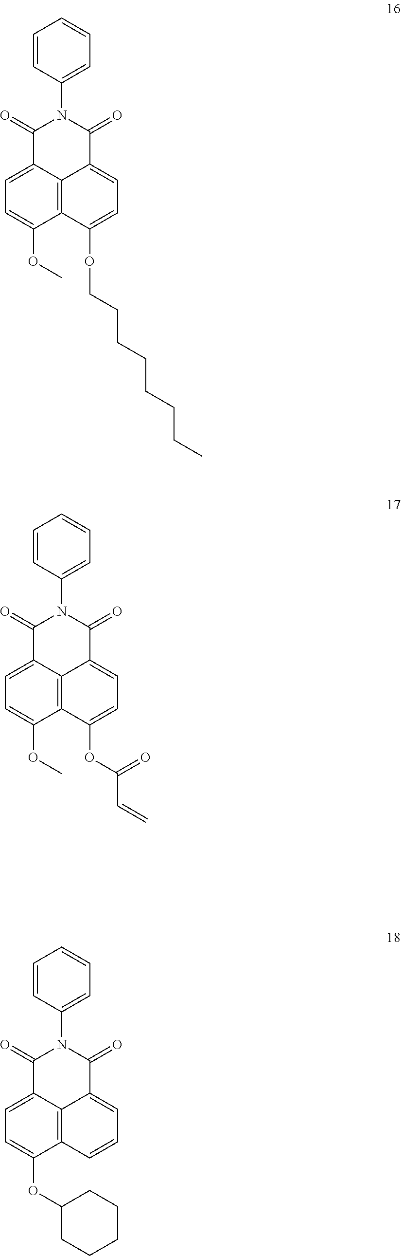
C12=CC=C(OC)C3=C1C(=CC=C3OCCCCCCCC)C(=O)N(C1=CC=CC=C1)C2=O.C12=CC=C(OC)C3=C1C(=CC=C3OC(=O)C=C)C(=O)N(C1=CC=CC=C1)C2=O.C12=CC=C(OC3CCCCC3)C3=C1C(=CC=C3)C(=O)N(C1=CC=CC=C1)C2=O
